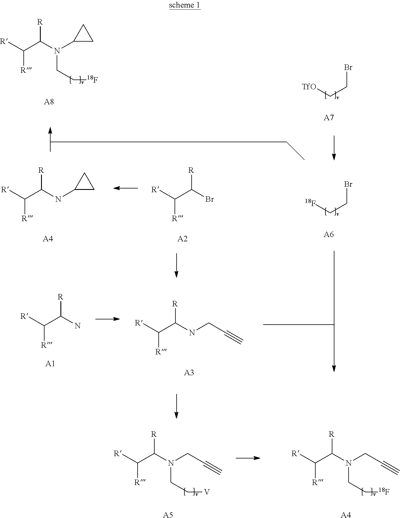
[R]C(N(C1CC1)CC[18F])C([R])[R].BrCC[TfO].[A7].[A8].[R]C(NC1CC1)C([R])[R].[R]C(Br)C([R])[R].[A2].BrCC[18F].[R]C(NCC#C)C([R])[R].[A4].[A6].[A3].[R]C(N)C([R])[R].[A1].[R]C(N(CC#C)CC[V])C([R])[R].[R]C(N(CC#C)CC[18F])C([R])[R].[A5].[A4]
